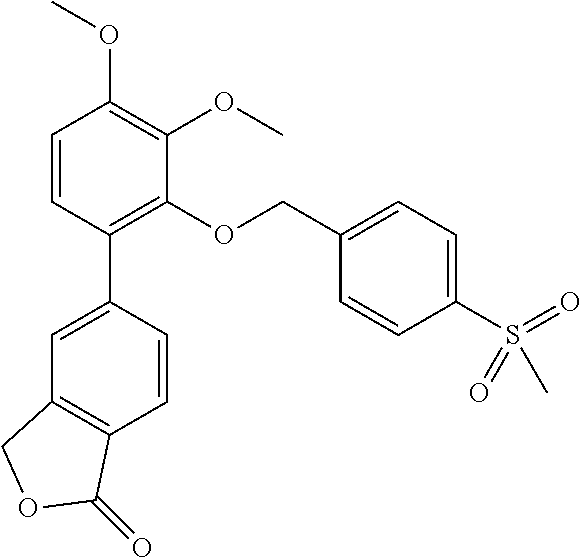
C1=CC(C2=C(OCC3=CC=C(S(=O)(=O)C)C=C3)C(OC)=C(OC)C=C2)=CC2=C1C(=O)OC2
